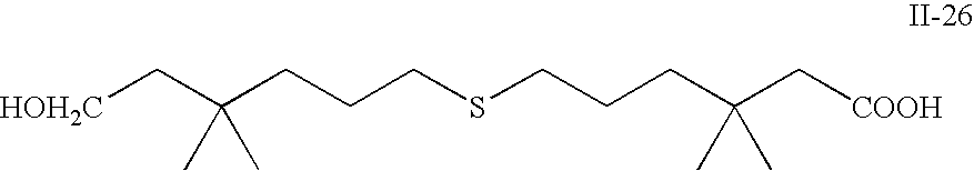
C(CSCCCC(C[HOH2C])(C)C)CC(C[COOH])(C)C
